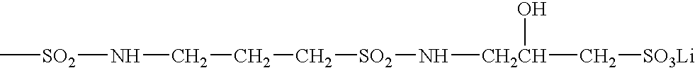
[SO2](NCCC[SO2]N[CH2CH](C[SO3Li])O)C
